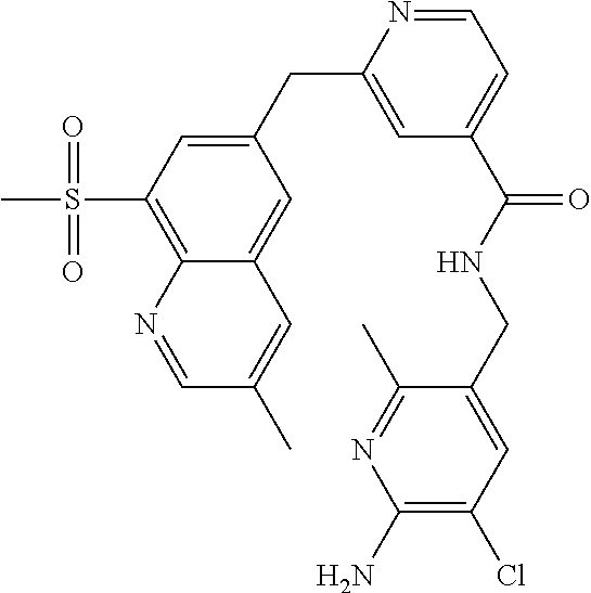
C1(CC2=CC(C(NCC3=CC(Cl)=C(N)N=C3C)=O)=CC=N2)=CC(S(C)(=O)=O)=C2C(=C1)C=C(C)C=N2
